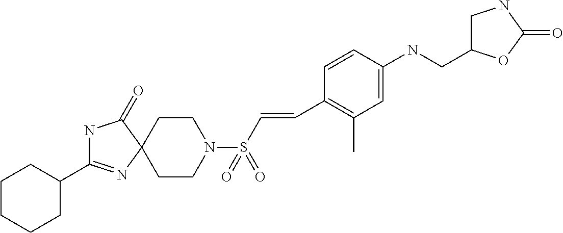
C1CCCC(C2=NC3(C(=O)N2)CCN(S(C=CC2=C(C)C=C(NCC4CNC(=O)O4)C=C2)(=O)=O)CC3)C1
